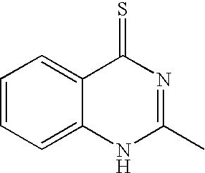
C1=CC=C2C(=C1)C(=S)N=C(C)N2
